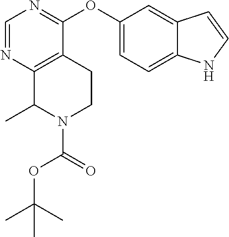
C1(OC2=NC=NC3=C2CCN(C(=O)OC(C)(C)C)C3C)=CC=C2C(=C1)C=CN2
